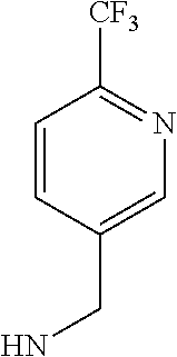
C1=CC(CN)=CN=C1[CF3]
